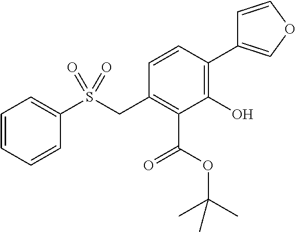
C1=CC=CC(S(CC2=C(C(OC(C)(C)C)=O)C(O)=C(C3=COC=C3)C=C2)(=O)=O)=C1
